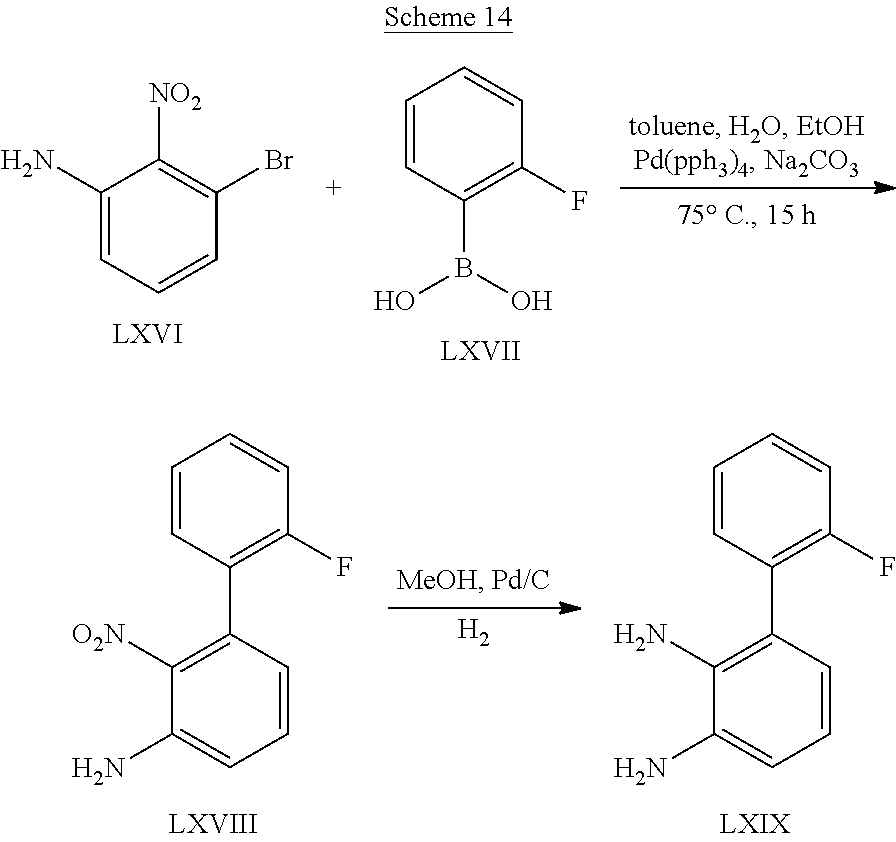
C1(N)=CC=CC(Br)=C1[NO2].C1=CC(B(O)O)=C(F)C=C1.[H2].C1(C2=C(N)C(N)=CC=C2)=C(F)C=CC=C1.C1(C2=C([O2N])C(N)=CC=C2)=C(F)C=CC=C1
